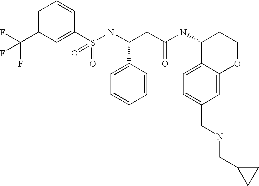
C1=C(C(F)(F)F)C=C(S(NC(CC(NC2C3=CC=C(CNCC4CC4)C=C3OCC2)=O)C2=CC=CC=C2)(=O)=O)C=C1
